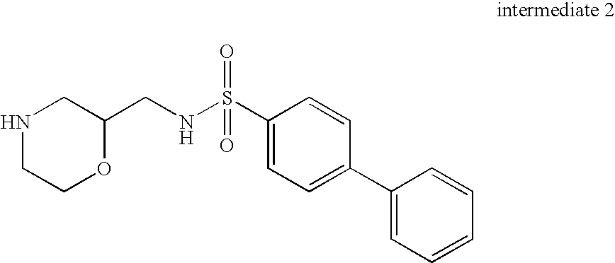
C1(S(=O)(=O)NCC2CNCCO2)=CC=C(C2=CC=CC=C2)C=C1
